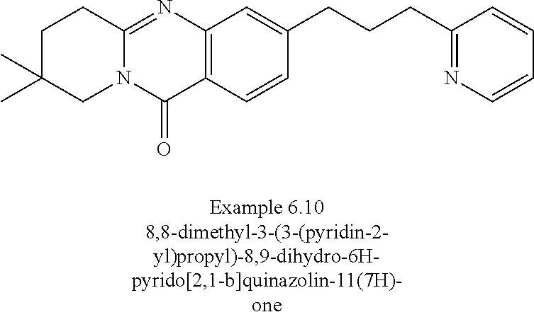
N12C(=NC3=C(C1=O)C=CC(CCCC1=NC=CC=C1)=C3)CCC(C)(C)C2
